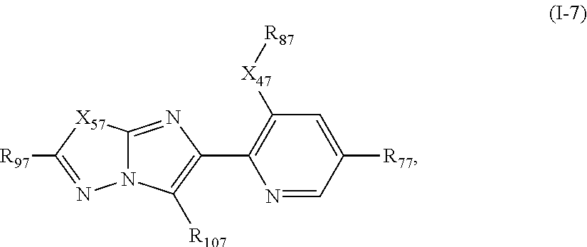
N1=CC([R77])=CC([X47][R87])=C1C1=C([R107])N2C(=N1)[X57]C([R97])=N2
